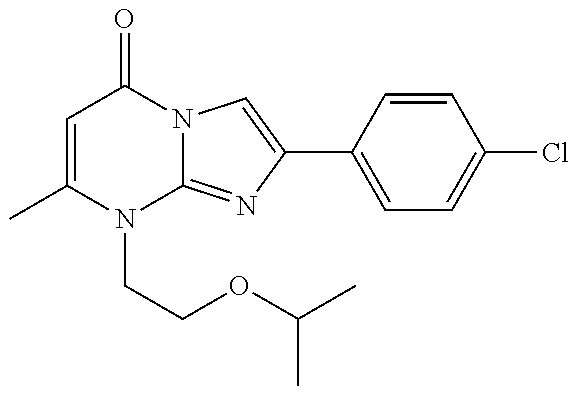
C1=C(C)N(CCOC(C)C)C2=NC(C3=CC=C(Cl)C=C3)=CN2C1=O
